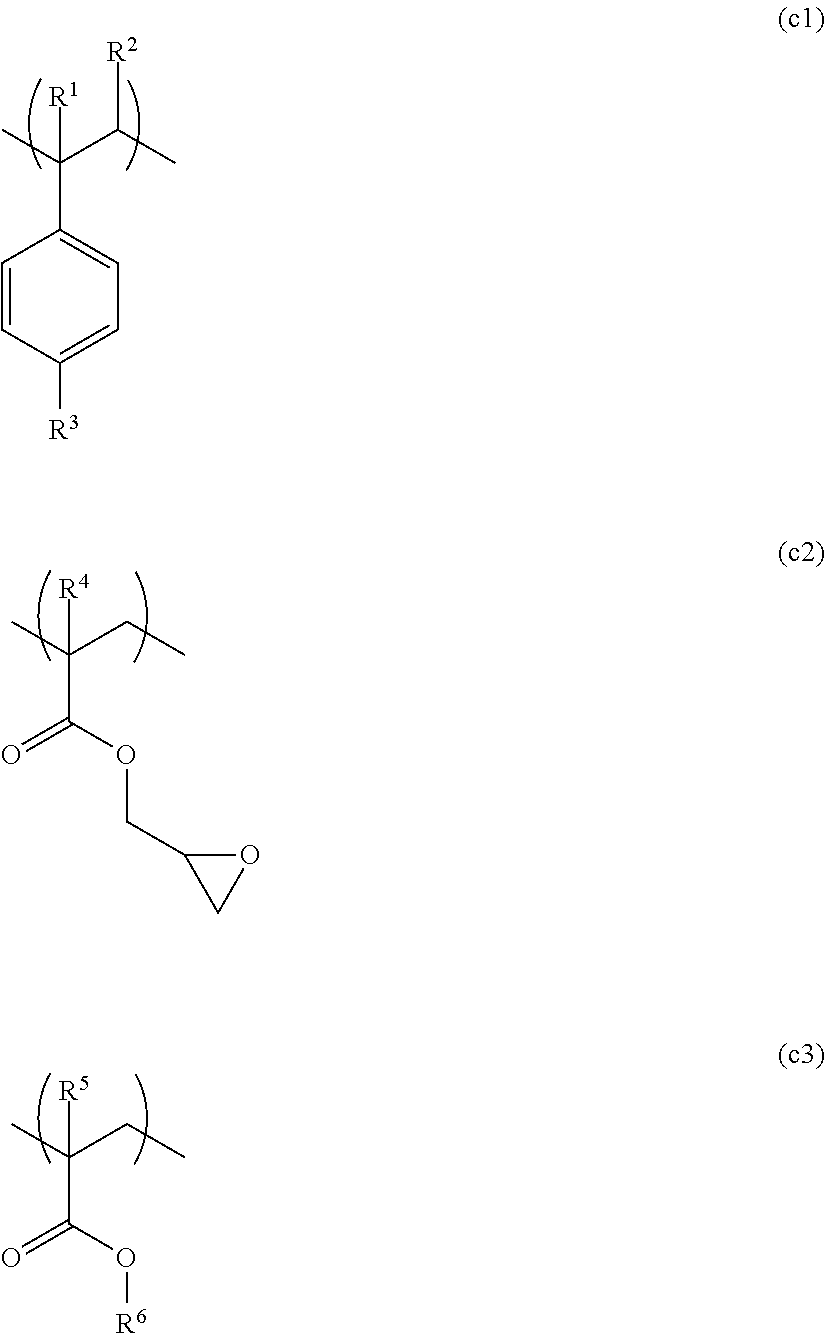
C1=CC([R3])=CC=C1C(C)(C(C)[R2])[R1].O=C(OCC1OC1)C(C)(CC)[R4].O=C(O[R6])C(C)(CC)[R5]
